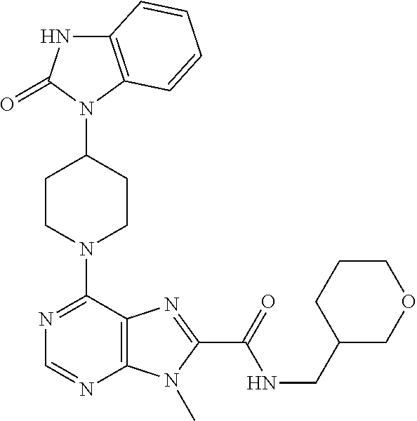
C1CN(C2=NC=NC3=C2N=C(C(NCC2COCCC2)=O)N3C)CCC1N1C2=C(NC1=O)C=CC=C2
